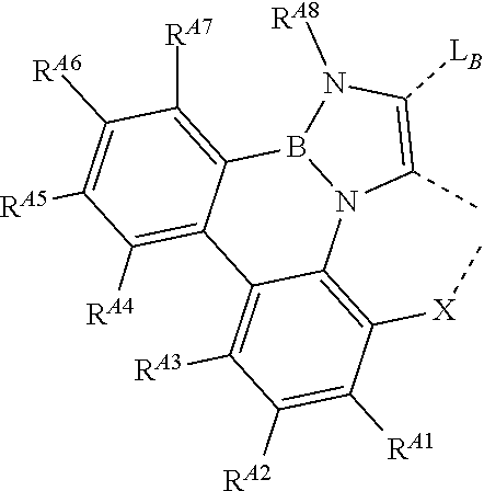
C1([LB])=C(C)N2C3=C([X]C)C([RA1])=C([RA2])C([RA3])=C3C3=C([RA4])C([RA5])=C([RA6])C([RA7])=C3B2N1[RA8]
